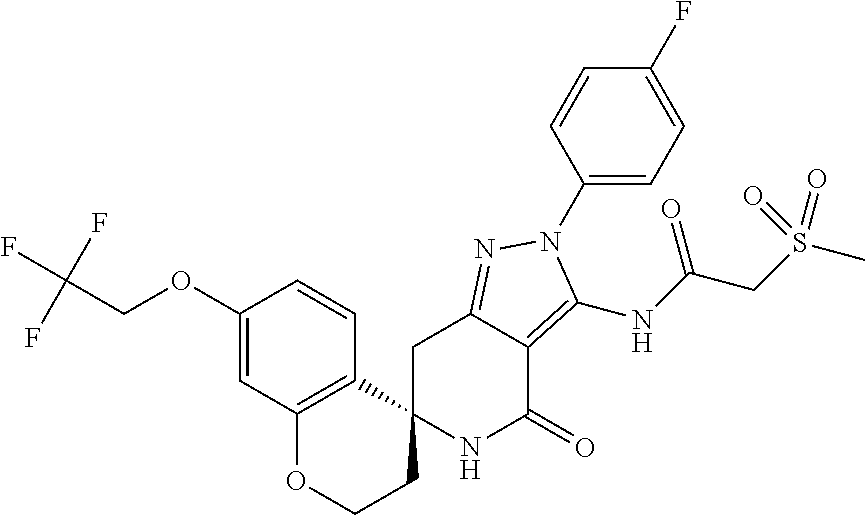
C(COC1=CC2=C(C=C1)C1(CCO2)NC(=O)C2=C(NC(CS(C)(=O)=O)=O)N(C3=CC=C(F)C=C3)N=C2C1)(F)(F)F
